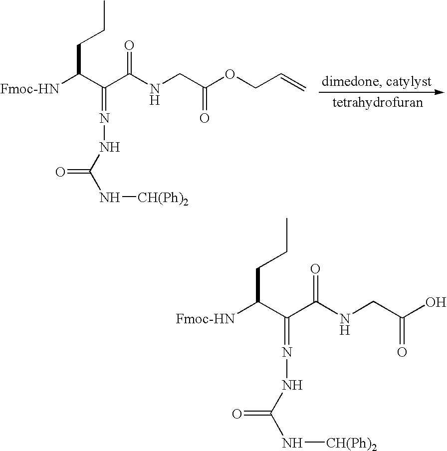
C(CCC)([Fmoc-HN])C(C(NCC(OCC=C)=O)=O)=NNC(N[CH(Ph)2])=O.C(CCC)([Fmoc-HN])C(C(NCC(O)=O)=O)=NNC(N[CH(Ph)2])=O
